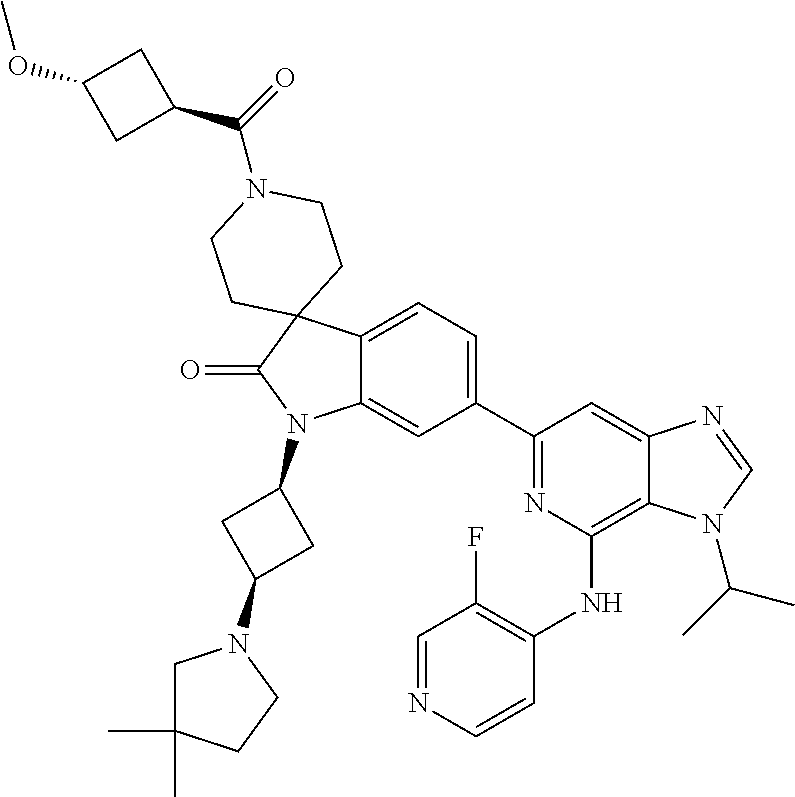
C12=CC=C(C3=NC(NC4=C(F)C=NC=C4)=C4C(=C3)N=CN4C(C)C)C=C1N(C1CC(N3CC(C)(C)CC3)C1)C(=O)C21CCN(C(=O)C2CC(OC)C2)CC1
